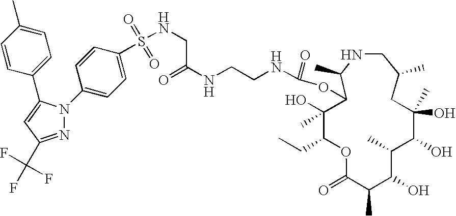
C1(C)(O)C(CC)OC(=O)C(C)C(O)C(C)C(O)C(O)(C)CC(C)CNC(C)C1OC(NCCNC(=O)CNS(=O)(=O)C1=CC=C(N2N=C(C(F)(F)F)C=C2C2=CC=C(C)C=C2)C=C1)=O
